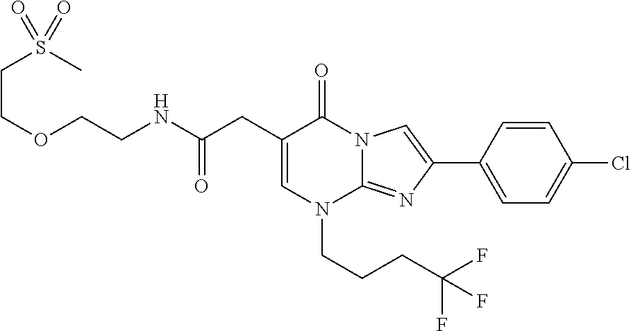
C1=C(CC(NCCOCCS(C)(=O)=O)=O)C(=O)N2C(=NC(C3=CC=C(Cl)C=C3)=C2)N1CCCC(F)(F)F
